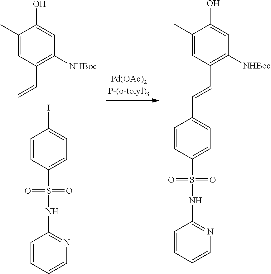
C1=CC(I)=CC=C1S(NC1=NC=CC=C1)(=O)=O.C1(C)=CC(C=C)=C([NHBoc])C=C1O.C1(C)=CC(C=CC2=CC=C(S(NC3=NC=CC=C3)(=O)=O)C=C2)=C([NHBoc])C=C1O
